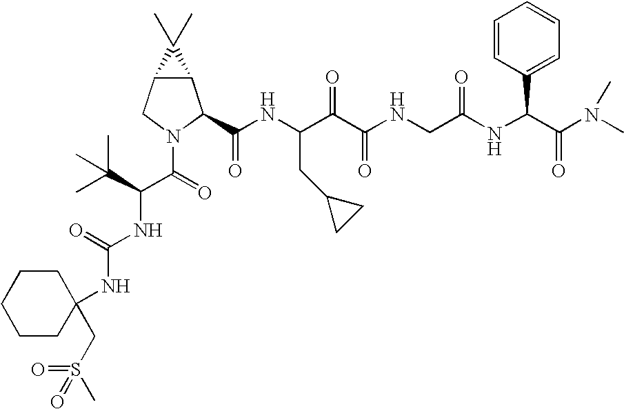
C12C(CN(C(=O)C(C(C)(C)C)NC(NC3(CS(C)(=O)=O)CCCCC3)=O)C1C(NC(C(C(NCC(NC(C(N(C)C)=O)C1=CC=CC=C1)=O)=O)=O)CC1CC1)=O)C2(C)C
